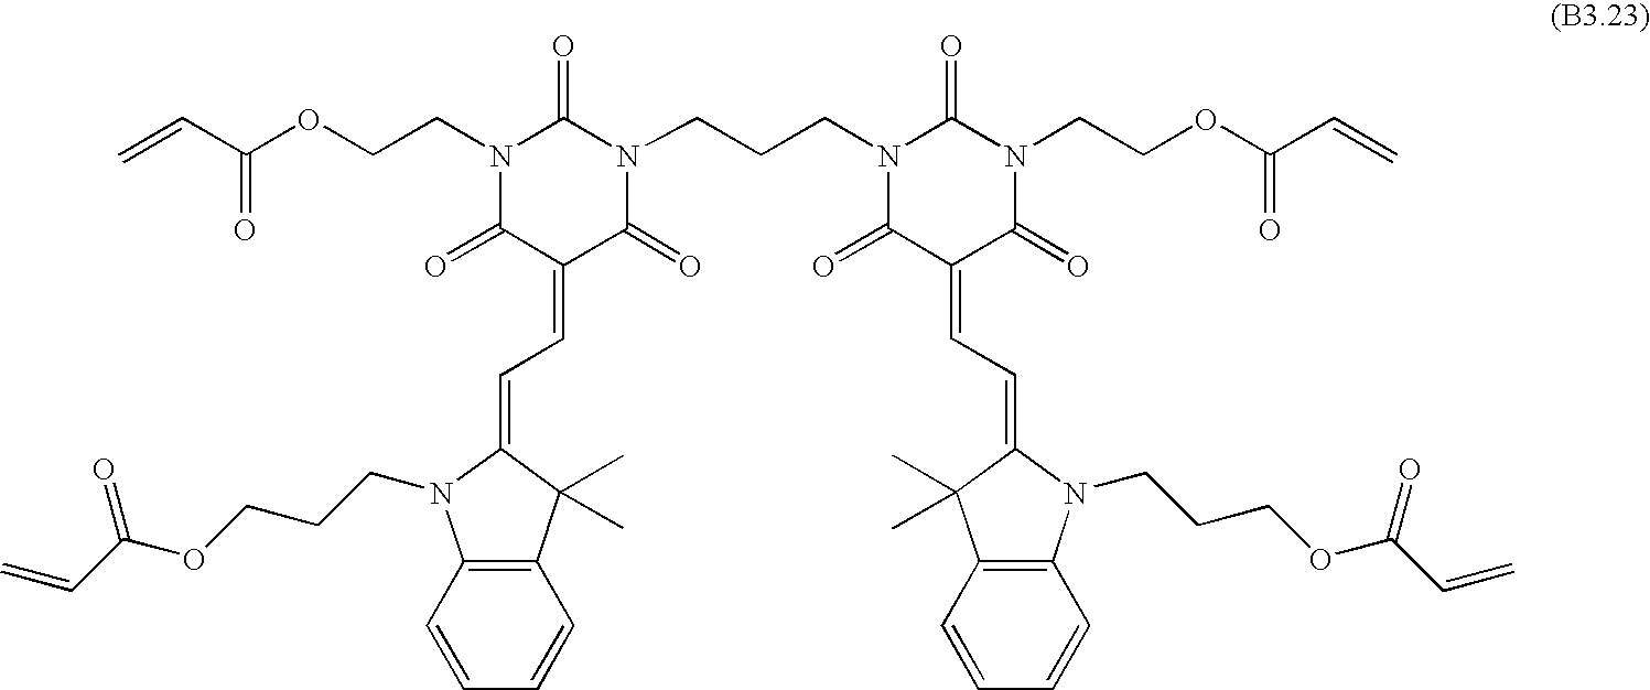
C(CCN1C(=O)C(=CC=C2C(C)(C)C3=C(N2CCCOC(C=C)=O)C=CC=C3)C(=O)N(CCOC(C=C)=O)C1=O)N1C(=O)C(=CC=C2C(C)(C)C3=C(N2CCCOC(C=C)=O)C=CC=C3)C(=O)N(CCOC(C=C)=O)C1=O
